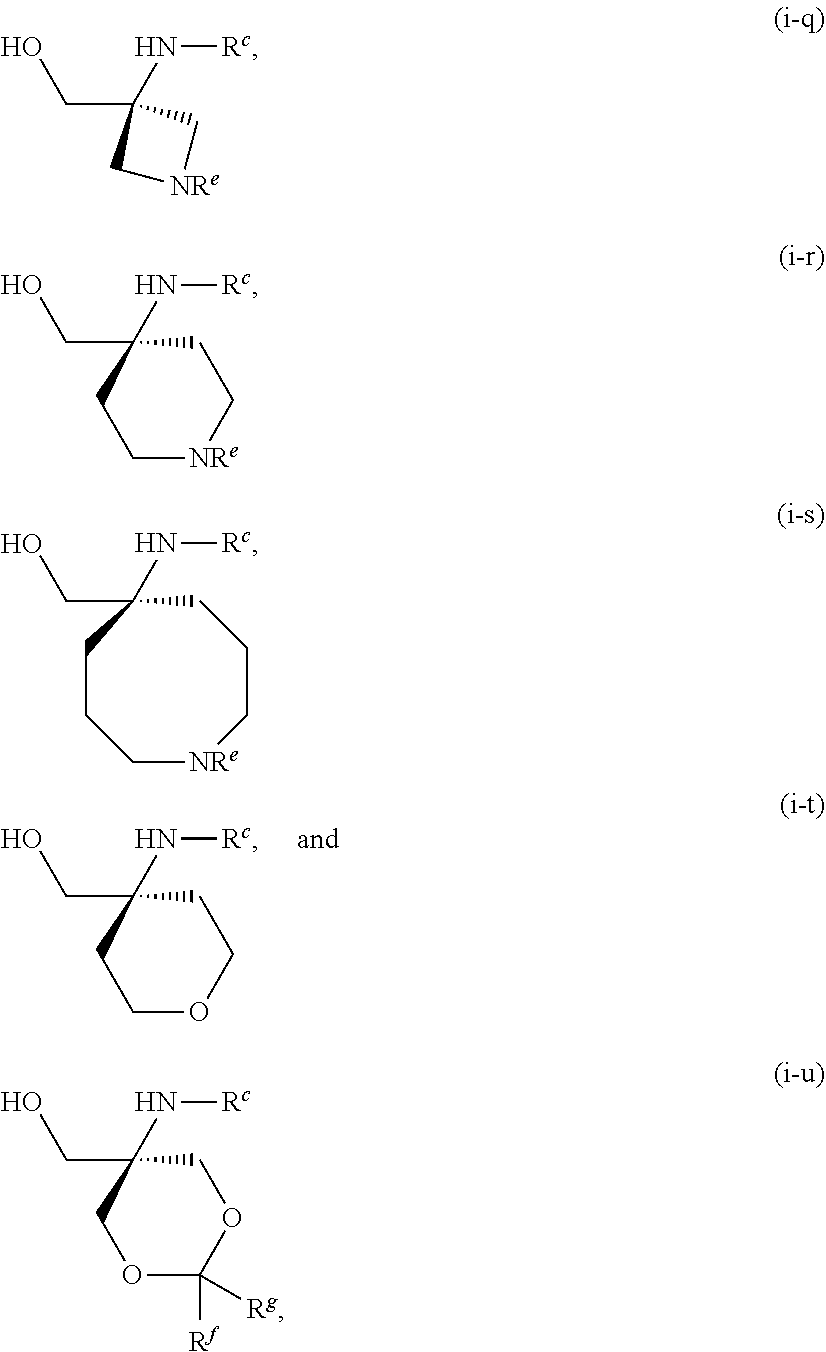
C1(CO)(N[Rc])CCOCC1.C1[NRe]CC1(CO)N[Rc].C1(CO)(N[Rc])CC[NRe]CC1.C1(CO)(N[Rc])COC([Rf])([Rg])OC1.C1(CO)(N[Rc])CCC[NRe]CCC1
